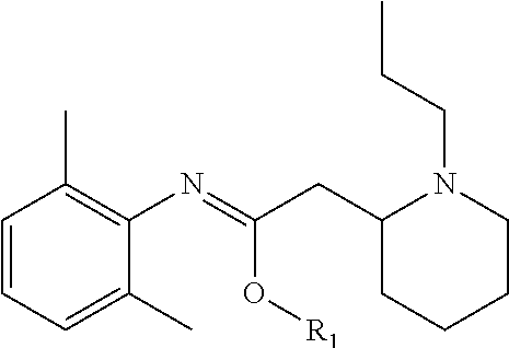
C1=CC=C(C)C(N=C(CC2CCCCN2CCC)O[R1])=C1C
